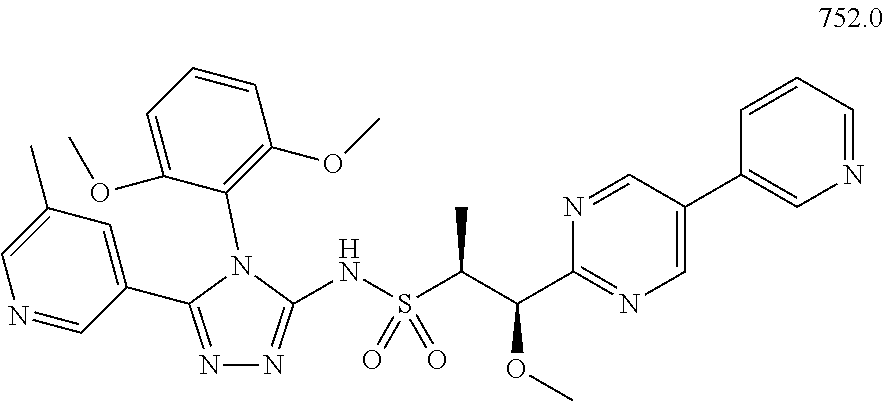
N1=C(C2=CC(C)=CN=C2)N(C2=C(OC)C=CC=C2OC)C(NS(C(C(C2=NC=C(C3=CN=CC=C3)C=N2)OC)C)(=O)=O)=N1
